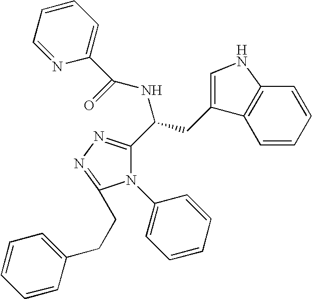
N1(C2=CC=CC=C2)C(C(CC2=CNC3=C2C=CC=C3)NC(=O)C2=CC=CC=N2)=NN=C1CCC1=CC=CC=C1
